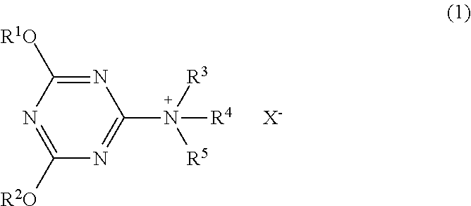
N1=C([R1O])N=C([R2O])N=C1N([R3])([R5])[R4].[X-]
